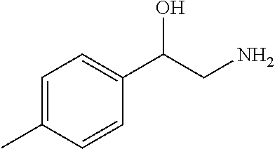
C1=C(C)C=CC(C(CN)O)=C1
